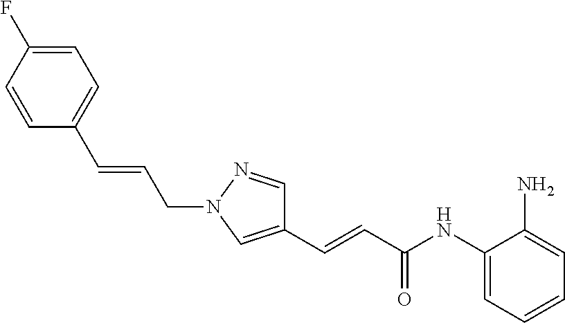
C(=CC(NC1=CC=CC=C1N)=O)C1=CN(CC=CC2=CC=C(F)C=C2)N=C1
